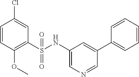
C1=CC(OC)=C(S(NC2=CN=CC(C3=CC=CC=C3)=C2)(=O)=O)C=C1Cl
